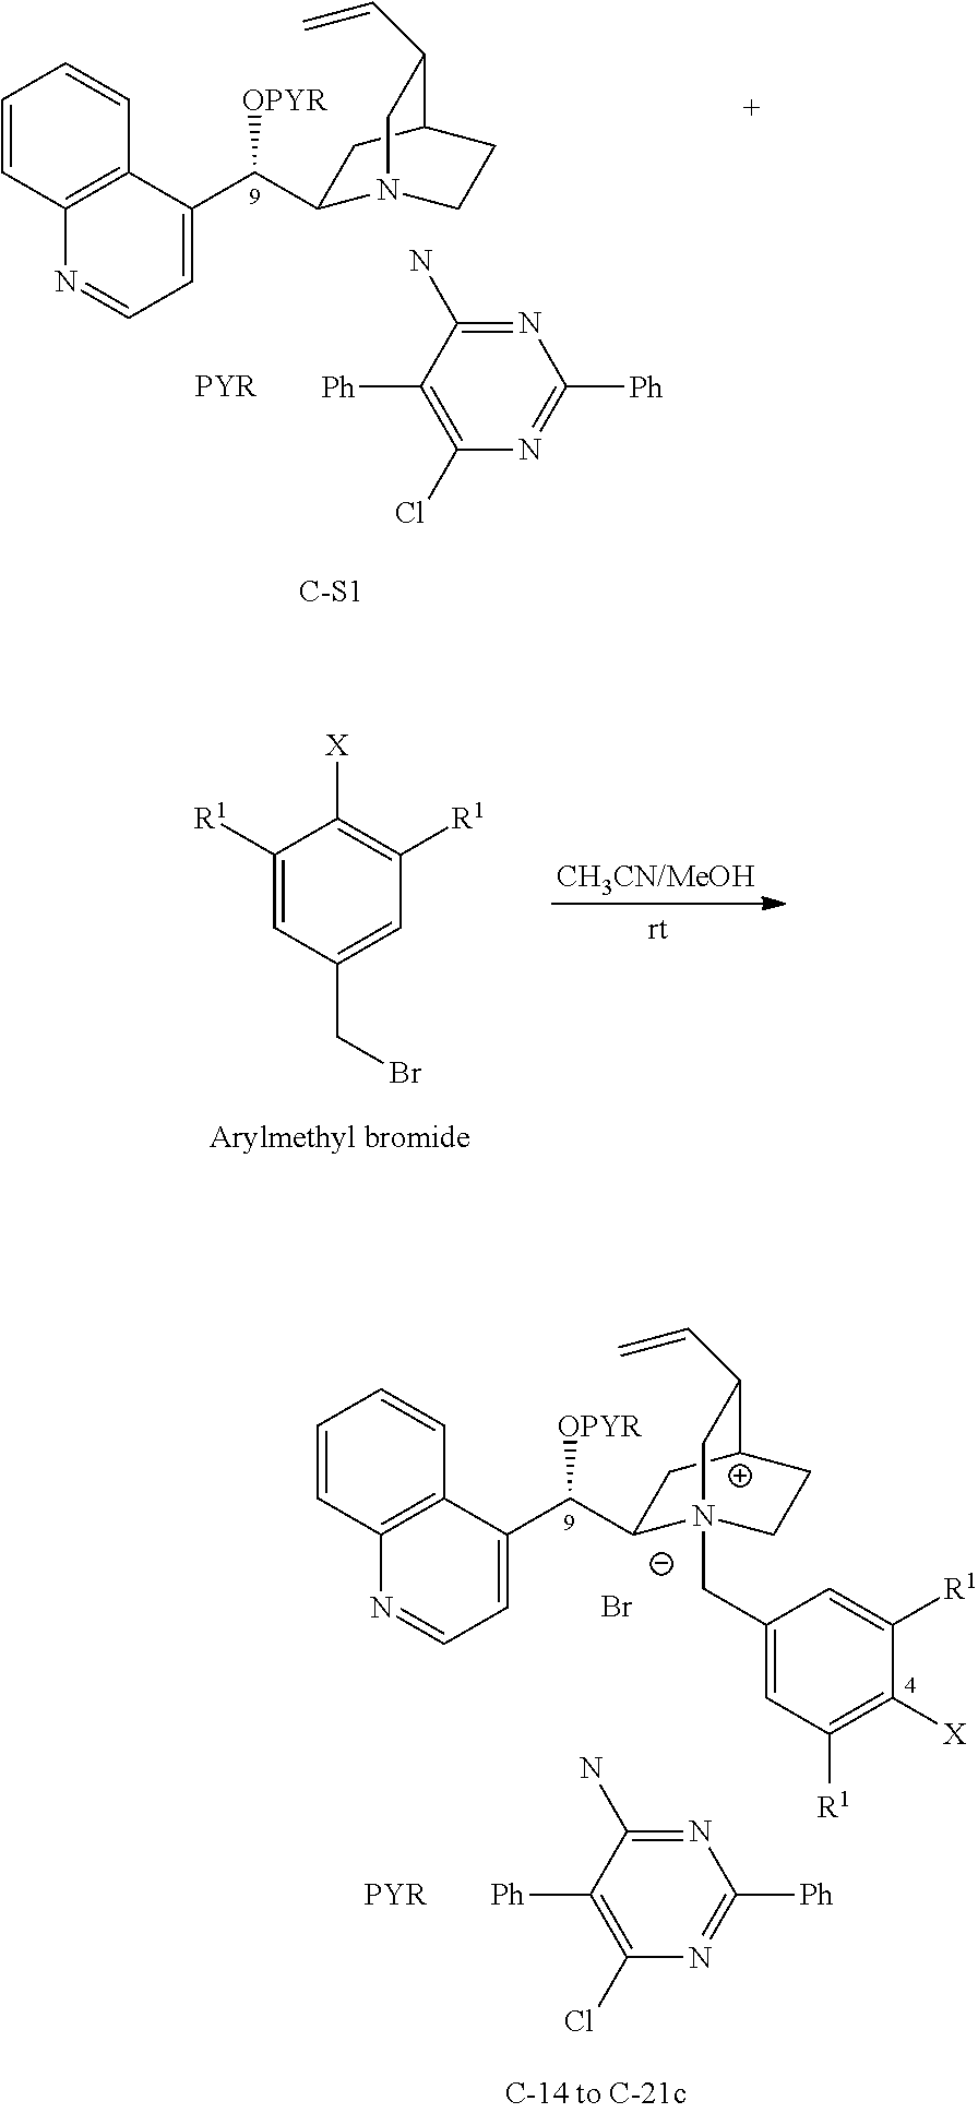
C1([R1])=CC(CBr)=CC([R1])=C1[X].[C-S1].C1([Ph])=C(Cl)N=C([Ph])N=C1N.[PYR].C1=CC2=C(C=C1)C(C([OPYR])C1N3CCC(C1)C(C=C)C3)=CC=N2.C1([Ph])=C(Cl)N=C([Ph])N=C1N.[PYR].C1=CC2=C(C=C1)C(C([OPYR])C1N3(CC4=CC([R1])=C([X])C([R1])=C4)CC[C+](C1)C(C=C)C3)=CC=N2.Br
